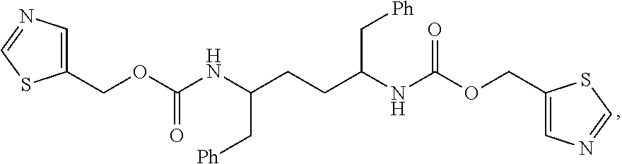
C1(COC(NC(CCC(NC(OCC2=CN=CS2)=O)C[Ph])C[Ph])=O)=CN=CS1
